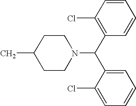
CC1CCN(C(C2=C(Cl)C=CC=C2)C2=CC=CC=C2Cl)CC1
